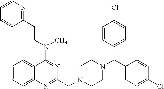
C1=CC=C2C(=C1)N=C(CN1CCN(C(C3=CC=C(Cl)C=C3)C3=CC=C(Cl)C=C3)CC1)N=C2N(C)CCC1=NC=CC=C1
